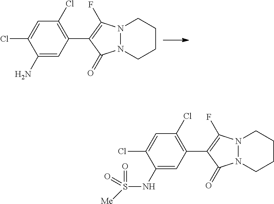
C1(N)=CC(C2=C(F)N3N(C2=O)CCCC3)=C(Cl)C=C1Cl.C1(NS(=O)([Me])=O)=CC(C2=C(F)N3N(C2=O)CCCC3)=C(Cl)C=C1Cl
